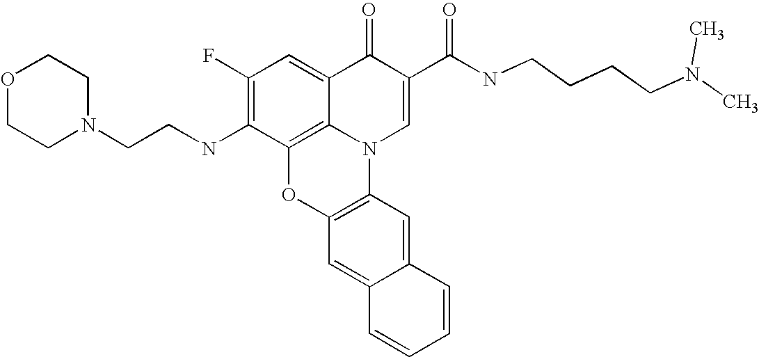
C1(F)=C(NCCN2CCOCC2)C2=C3C(=C1)C(=O)C(C(NCCCCN(C)C)=O)=CN3C1=C(O2)C=C2C(=C1)C=CC=C2
